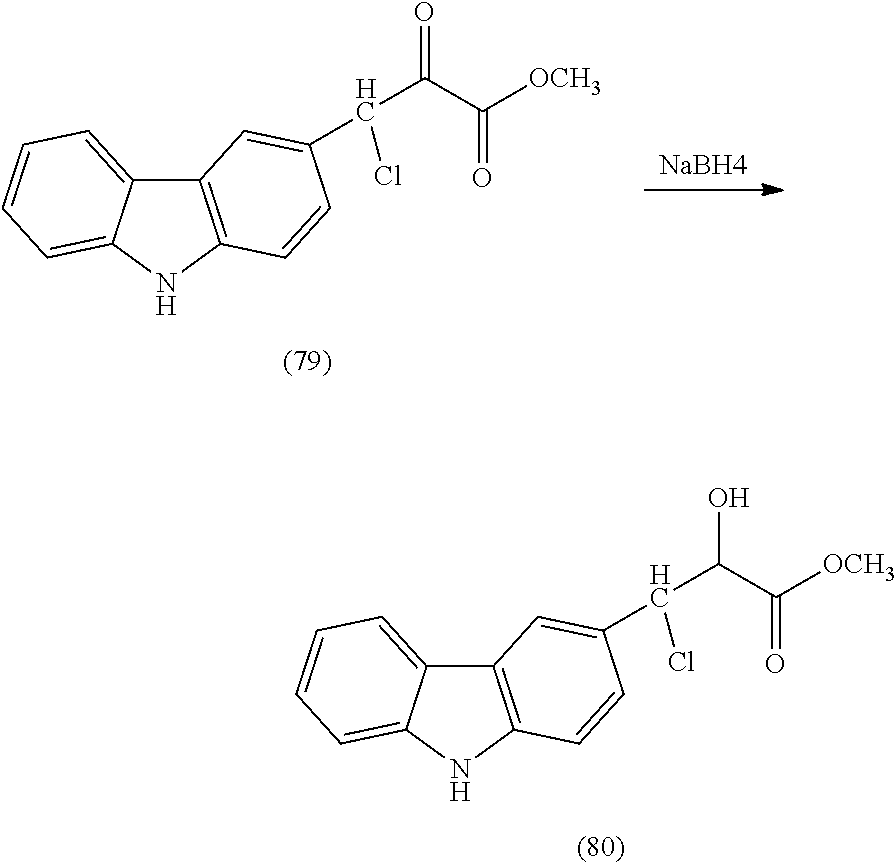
C12=C(NC3=CC=CC=C13)C=CC(C(Cl)C(C([OCH3])=O)O)=C2.C12=C(NC3=CC=CC=C13)C=CC(C(Cl)C(C([OCH3])=O)=O)=C2.[NaBH4]
